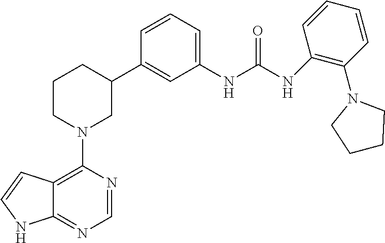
C12=C(N3CC(C4=CC(NC(NC5=C(N6CCCC6)C=CC=C5)=O)=CC=C4)CCC3)N=CN=C1NC=C2
